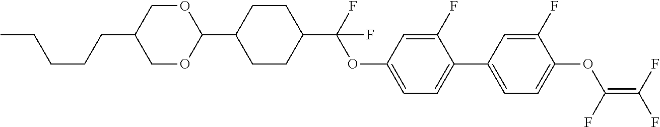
C1(C2CCC(C(F)(OC3=CC=C(C4=CC=C(OC(F)=C(F)F)C(F)=C4)C(F)=C3)F)CC2)OCC(CCCCC)CO1
